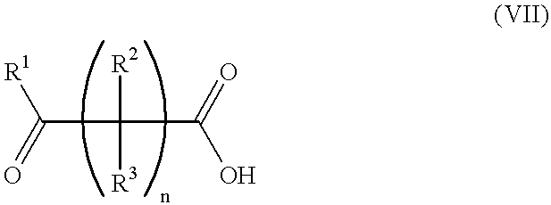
[R2]C([R3])(C(=O)[R1])C(=O)O
